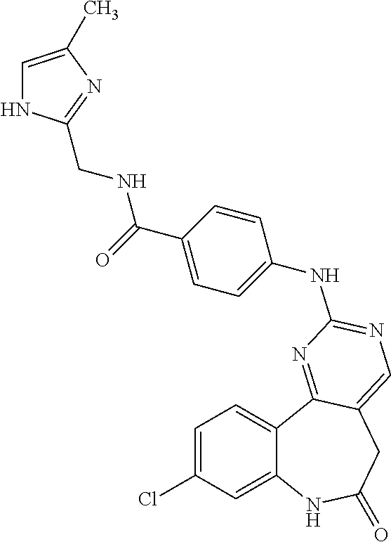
C1=C(Cl)C=C2C(=C1)C1=NC(NC3=CC=C(C(=O)NCC4=NC(C)=CN4)C=C3)=NC=C1CC(=O)N2
